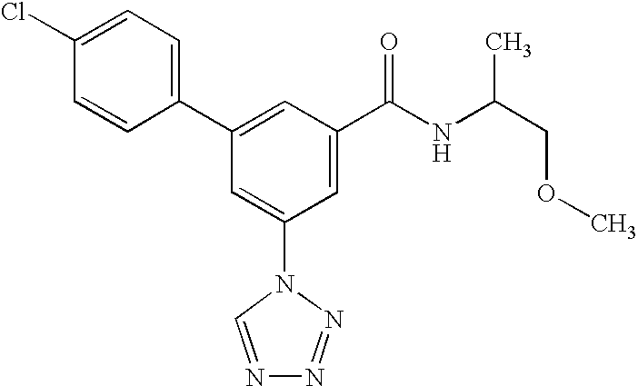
C1(C2=CC(C(NC(COC)C)=O)=CC(N3C=NN=N3)=C2)=CC=C(Cl)C=C1
